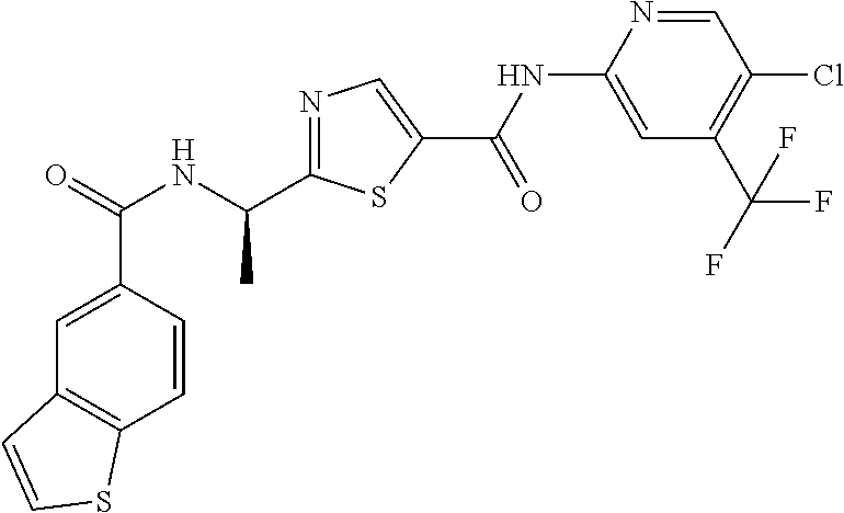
C1=CC(C(=O)NC(C)C2=NC=C(C(NC3=CC(C(F)(F)F)=C(Cl)C=N3)=O)S2)=CC2=C1SC=C2
